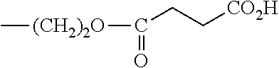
C[(CH2)2O]C(CC[CO2H])=O
